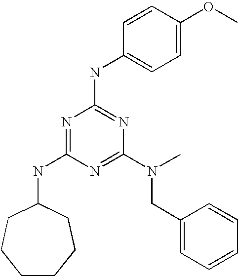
C1CCCC(NC2=NC(NC3=CC=C(OC)C=C3)=NC(N(CC3=CC=CC=C3)C)=N2)CC1
